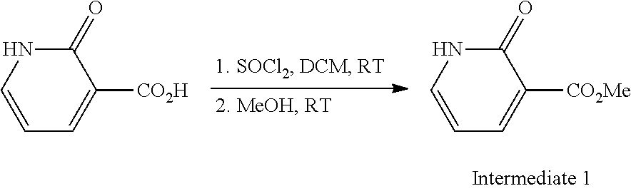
C1=CC=C([CO2H])C(=O)N1.C1=CC=C([CO2Me])C(=O)N1
